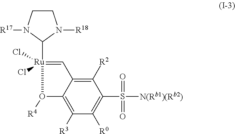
C1=[Ru](Cl)(C2N([R18])CCN2[R17])(Cl)O([R4])C2=C([R3])C([R0])=C(S([N(Rb1)(Rb2)])(=O)=O)C([R2])=C12
